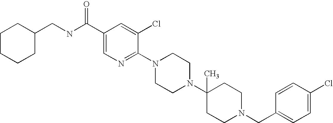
C1(Cl)=CC=C(CN2CCC(N3CCN(C4=NC=C(C(NCC5CCCCC5)=O)C=C4Cl)CC3)(C)CC2)C=C1
